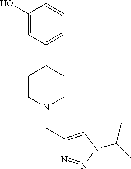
C1(O)=CC(C2CCN(CC3=CN(C(C)C)N=N3)CC2)=CC=C1
